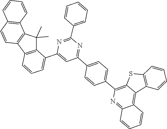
C1=CC=CC2=C1C=CC1=C2C(C)(C)C2=C1C=CC=C2C1=CC(C2=CC=C(C3=C4SC5=C(C4=C4C(=N3)C=CC=C4)C=CC=C5)C=C2)=NC(C2=CC=CC=C2)=N1
